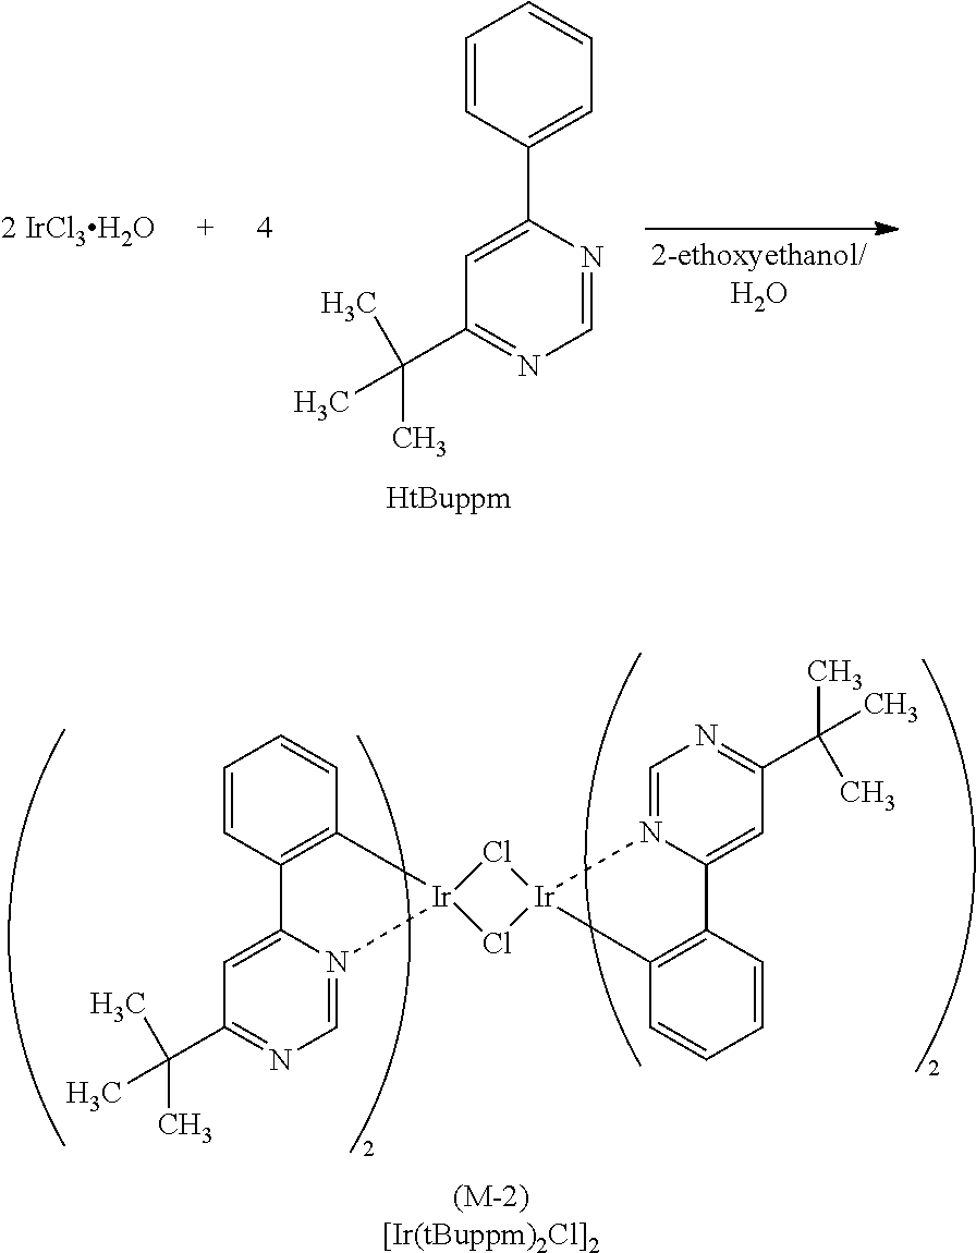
C1=NC(C2=CC=CC=C2)=CC(C(C)(C)C)=N1.[2 IrCl3H2O].C1=N2C(=CC(C(C)(C)C)=N1)C1=C(C=CC=C1)[Ir]21Cl[Ir]2(C3=C(C=CC=C3)C3=CC(C(C)(C)C)=NC=N32)Cl1
